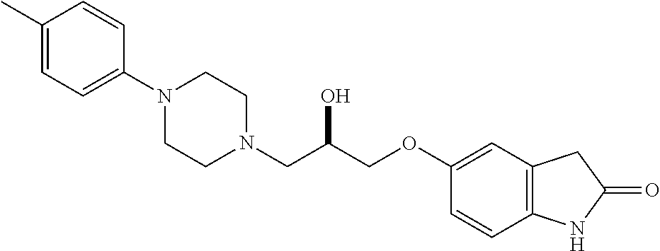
C1(C)=CC=C(N2CCN(CC(COC3=CC4=C(C=C3)NC(=O)C4)O)CC2)C=C1
